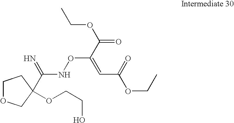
C1OCC(C(NOC(C(=O)OCC)=CC(OCC)=O)=N)(OCCO)C1
